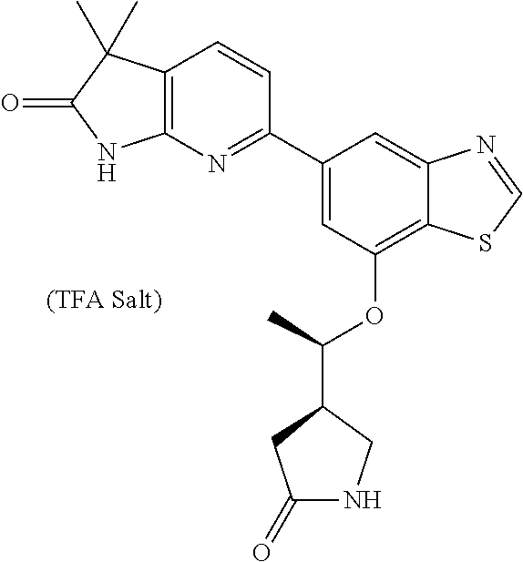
C1=C(C2=NC3=C(C=C2)C(C)(C)C(=O)N3)C=C2C(=C1OC(C1CC(=O)NC1)C)SC=N2
